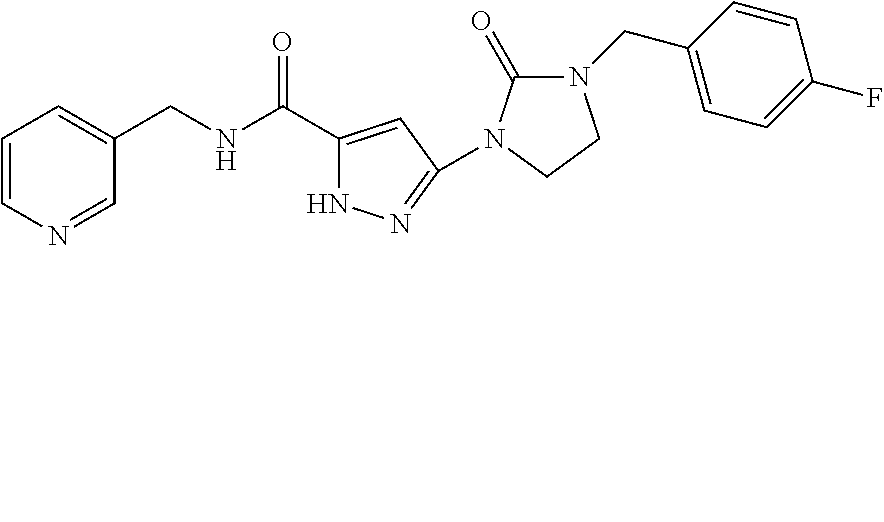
C1=CN=CC(CNC(C2=CC(N3C(=O)N(CC4=CC=C(F)C=C4)CC3)=NN2)=O)=C1
